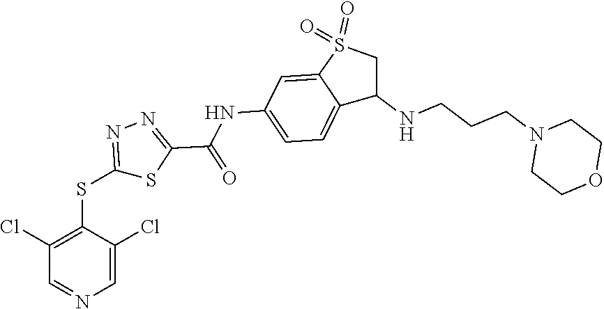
C1=C(Cl)C(SC2=NN=C(C(=O)NC3=CC=C4C(=C3)S(=O)(=O)CC4NCCCN3CCOCC3)S2)=C(Cl)C=N1
